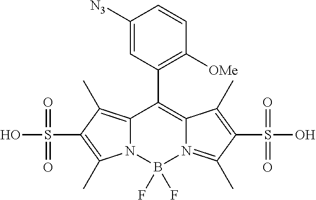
C12=C(C)C(S(O)(=O)=O)=C(C)N1B(F)(F)N1=C(C)C(S(=O)(O)=O)=C(C)C1=C2C1=C([OMe])C=CC([N3])=C1
